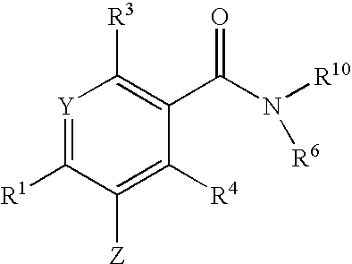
[Y]1=C([R1])C([Z])=C([R4])C(C(N([R10])[R6])=O)=C1[R3]
